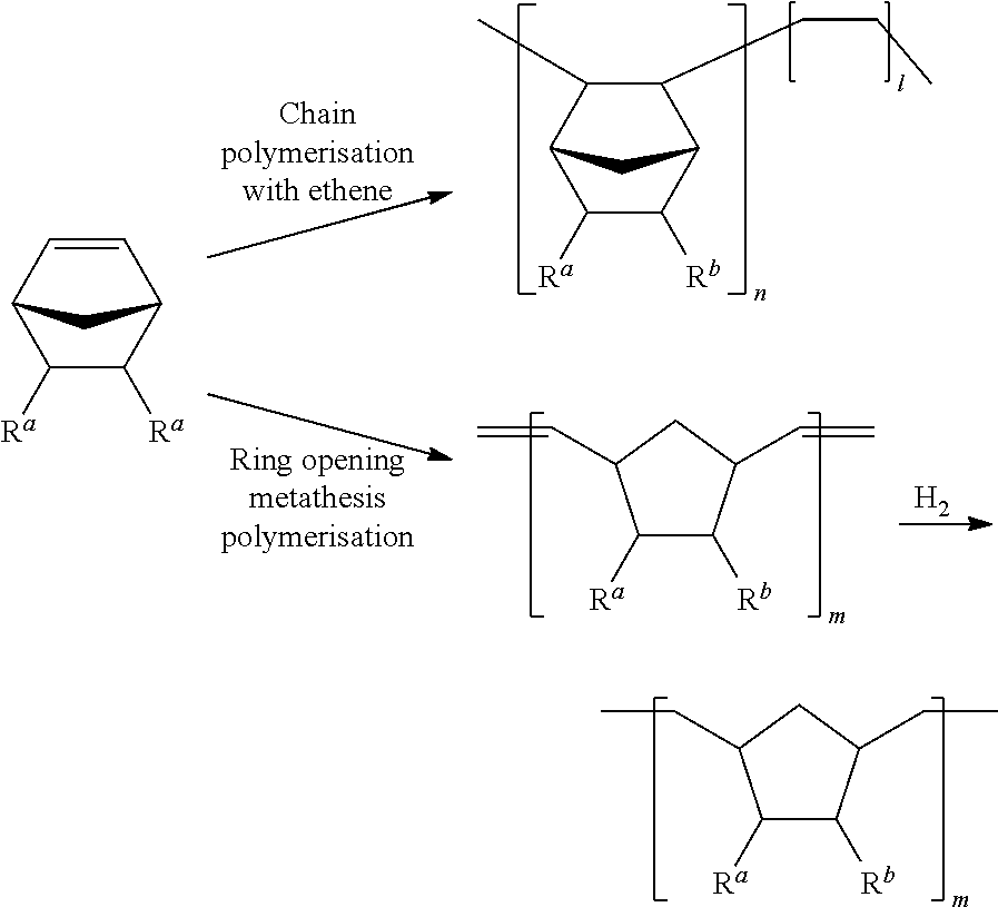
C1([Ra])C([Rb])C(CC)CC1CC.C1(CCC)C(C)C2C([Ra])C([Rb])C1C2.[H2].C1([Ra])C([Rb])C(C=C)CC1C=C.C1=CC2C([Ra])C([Ra])C1C2
